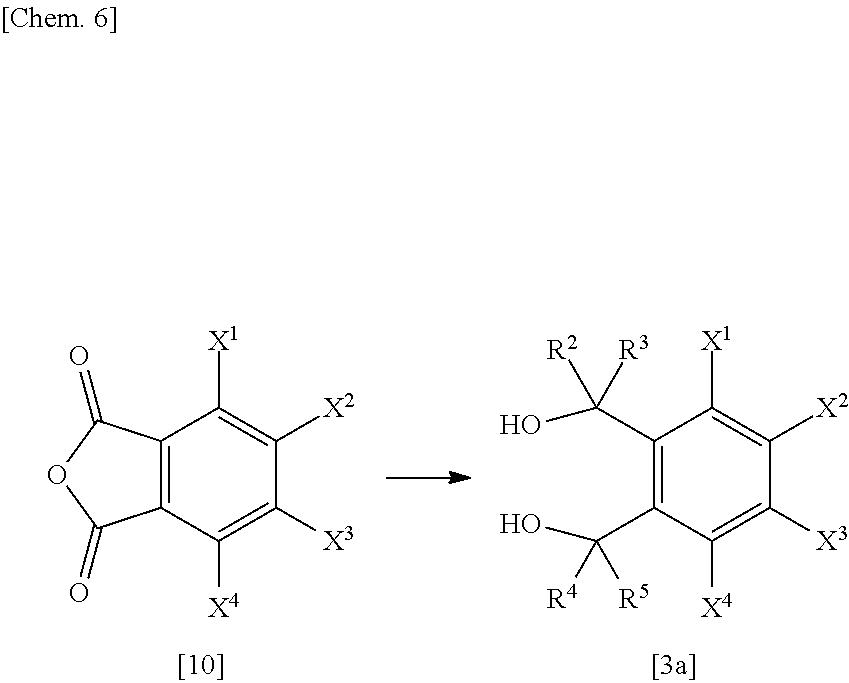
C12=C(C([X4])=C([X3])C([X2])=C1[X1])C(=O)OC2=O.C1(C(O)([R2])[R3])=C(C(O)([R5])[R4])C([X4])=C([X3])C([X2])=C1[X1]
